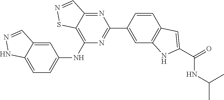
C1(NC2=CC=C3C(=C2)C=NN3)=C2C(=NC(C3=CC4=C(C=C3)C=C(C(=O)NC(C)C)N4)=N1)C=NS2
